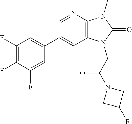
C1(C2=CC(F)=C(F)C(F)=C2)=CC2=C(N=C1)N(C)C(=O)N2CC(N1CC(F)C1)=O
